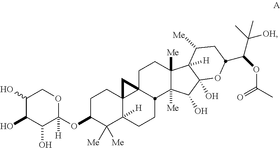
C1(O)C(O)C(O)C(OC2C([Me])([Me])C3([H])C4(CC2)C2(C4)CCC4([Me])C([Me])(C(O)C5(O)C4([H])C([Me])CC(C(C([OH])(C)C)OC(=O)C)O5)C2CC3)([H])OC1
